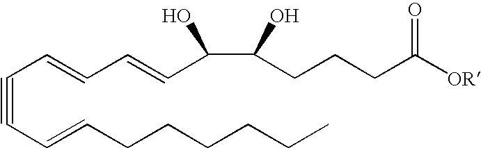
C(#CC=CCCCCCC)C=CC=CC(C(CCCC([OR])=O)O)O
